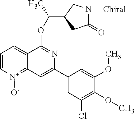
C1(C2=CC3=[N+]([O-])C=CC=C3C(OC(C)C3CC(=O)NC3)=N2)=CC(Cl)=C(OC)C(OC)=C1
